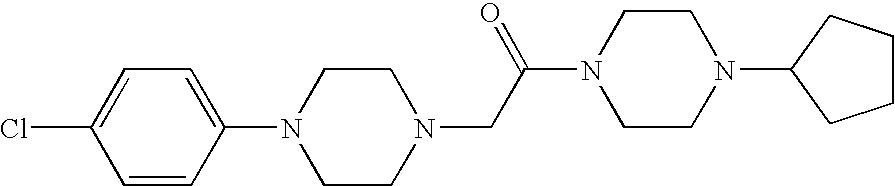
C1=CC(N2CCN(CC(N3CCN(C4CCCC4)CC3)=O)CC2)=CC=C1Cl
